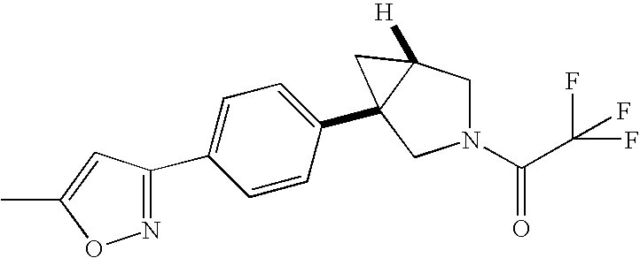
N1(C(C(F)(F)F)=O)CC2([H])C(C3=CC=C(C4=NOC(C)=C4)C=C3)(C1)C2
